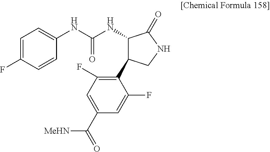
C1=C(F)C=CC(NC(NC2C(C3=C(F)C=C(C([MeHN])=O)C=C3F)CNC2=O)=O)=C1
